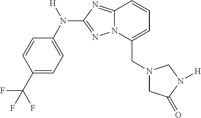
C1=CC(C(F)(F)F)=CC=C1N([H])C1=NN2C(=N1)C=CC=C2CN1CC(=O)N([H])C1
